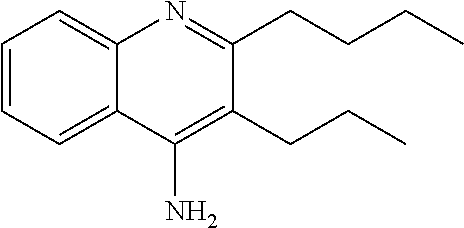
C1=CC=C2C(=C1)N=C(CCCC)C(CCC)=C2N
